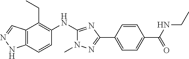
C12=C(C=CC(NC3=NC(C4=CC=C(C(=O)NCC)C=C4)=NN3C)=C1CC)NN=C2
